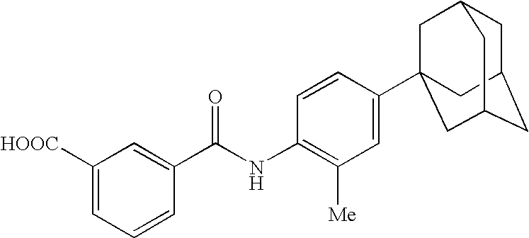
C1([HOOC])=CC=CC(C(NC2=C([Me])C=C(C34CC5CC(CC(C3)C5)C4)C=C2)=O)=C1
